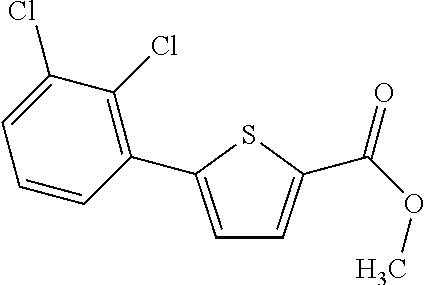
C1=C(C2=C(Cl)C(Cl)=CC=C2)SC(C(OC)=O)=C1
